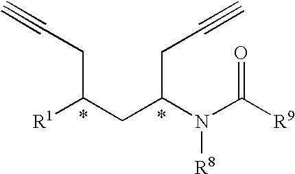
[R1]C(CC(N(C([R9])=O)[R8])CC#C)CC#C
